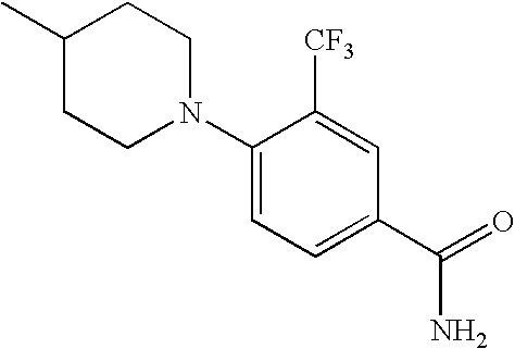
C1(C)CCN(C2=CC=C(C(=O)N)C=C2[CF3])CC1
